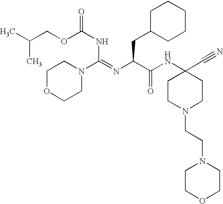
C(NC(OCC(C)C)=O)(=NC(C(NC1(C#N)CCN(CCN2CCOCC2)CC1)=O)CC1CCCCC1)N1CCOCC1
